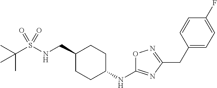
C(S(NCC1CCC(NC2=NC(CC3=CC=C(F)C=C3)=NO2)CC1)(=O)=O)(C)(C)C
